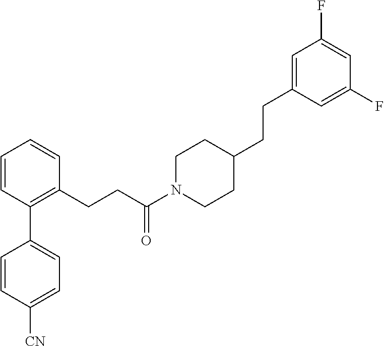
C1=CC(C2=CC=C([CN])C=C2)=C(CCC(N2CCC(CCC3=CC(F)=CC(F)=C3)CC2)=O)C=C1
